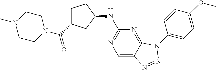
C1(N2C3=NC(NC4CC(C(N5CCN(C)CC5)=O)CC4)=NC=C3N=N2)=CC=C(OC)C=C1
